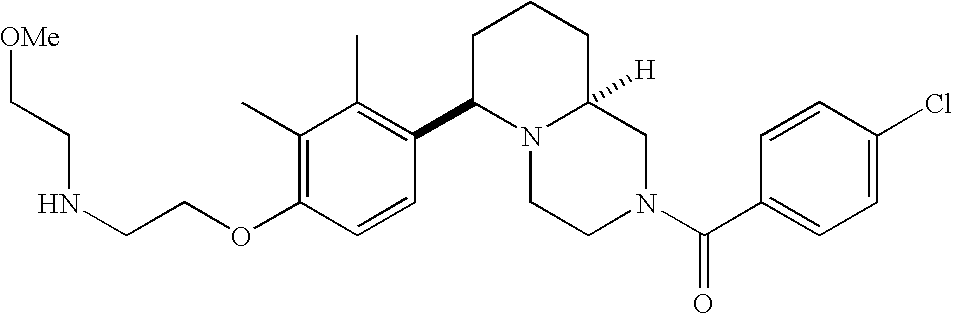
N(CCOC1=C(C)C(C)=C(C2N3C([H])(CCC2)CN(C(C2=CC=C(Cl)C=C2)=O)CC3)C=C1)CC[OMe]
